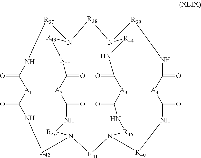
N12[R43]NC(=O)[A2]C(=O)N[R46]N([R41]N3[R45]NC(=O)[A3]C(=O)N[R44]N([R38]1)C[R39]NC(=O)[A4]C(=O)N[R40]3)[R42]NC(=O)[A1]C(=O)N[R37]2
